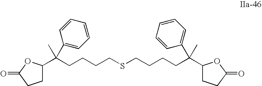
C(CCSCCCCC(C1CCC(=O)O1)(C)C1=CC=CC=C1)CC(C1CCC(=O)O1)(C1=CC=CC=C1)C
